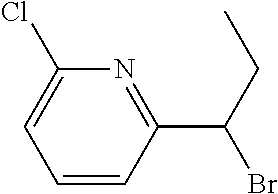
C1=CC(C(CC)Br)=NC(Cl)=C1
